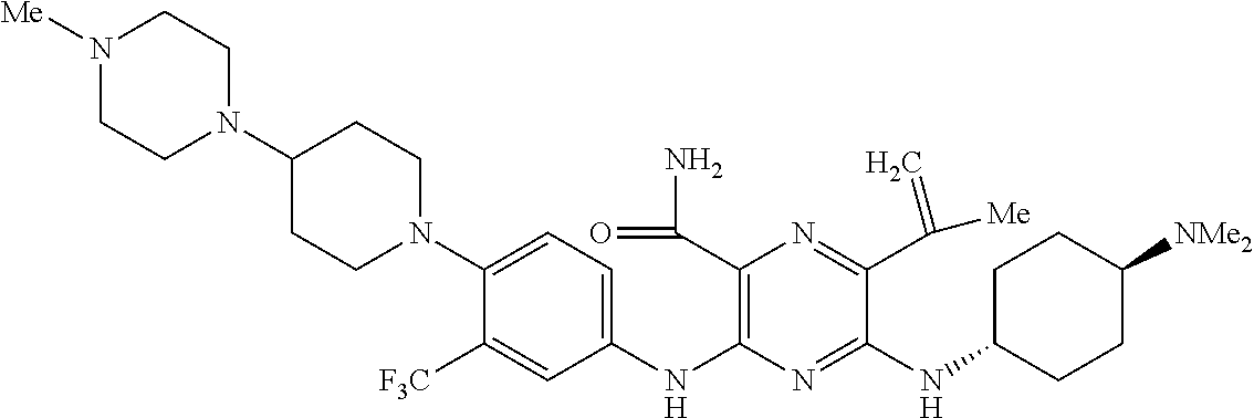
C1(NC2=C(C(N)=O)N=C(C([Me])=C)C(NC3CCC([NMe2])CC3)=N2)=CC=C(N2CCC(N3CCN([Me])CC3)CC2)C([F3C])=C1
